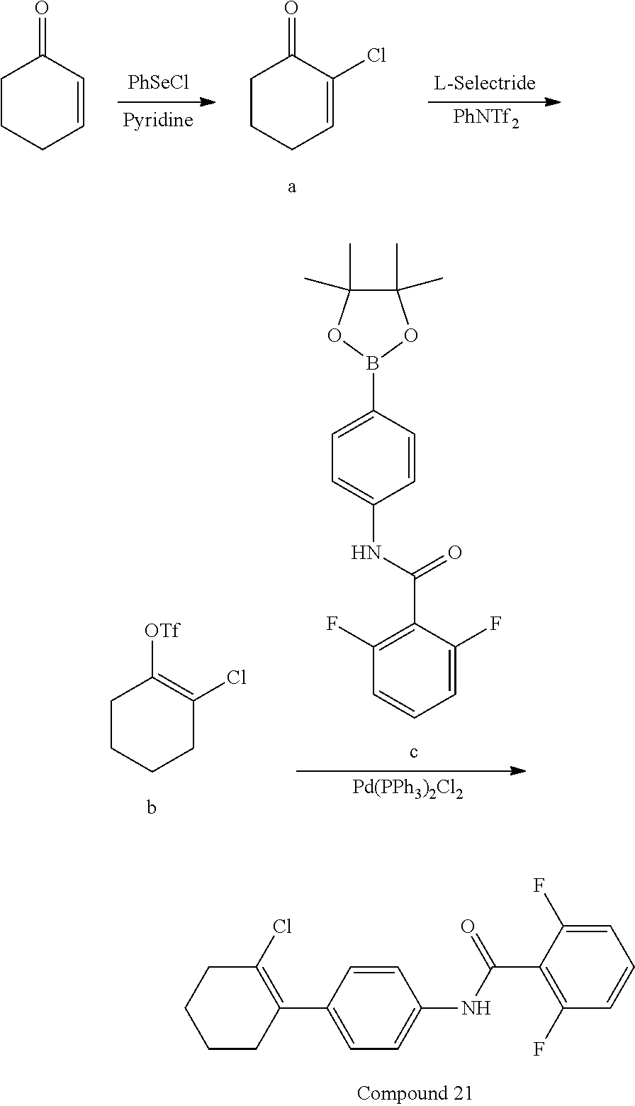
C1CCC=CC1=O.C1CCC=C(Cl)C1=O.[PhNTf2].C1CCCC(Cl)=C1[OTf].C1(F)=C(C(=O)NC2=CC=C(B3OC(C)(C)C(C)(C)O3)C=C2)C(F)=CC=C1.[Pd(PPh3)2Cl2].C1CC(C2=CC=C(NC(C3=C(F)C=CC=C3F)=O)C=C2)=C(Cl)CC1
